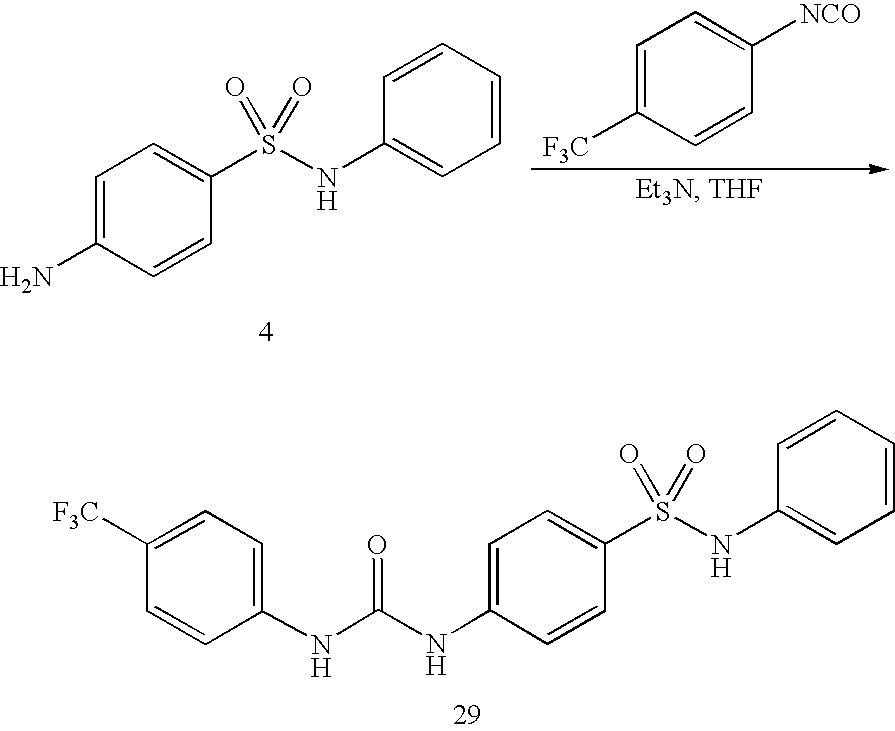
NC1=CC=C(S(NC2=CC=CC=C2)(=O)=O)C=C1.[F3C]C1=CC=C([NCO])C=C1.N(C1=CC=C(S(NC2=CC=CC=C2)(=O)=O)C=C1)C(NC1=CC=C([F3C])C=C1)=O
